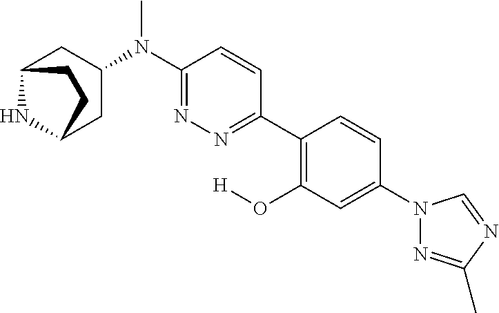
C12NC(CC(N(C3=NN=C(C4=C(O[H])C=C(N5N=C(C)N=C5)C=C4)C=C3)C)C1)CC2
